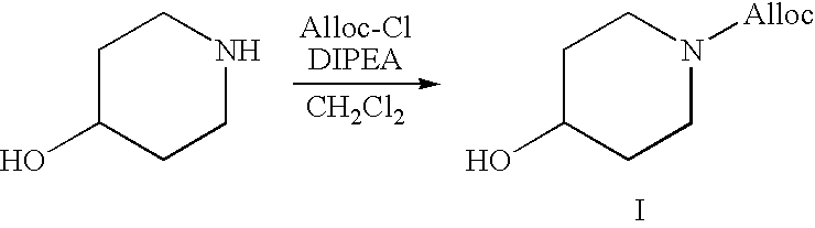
C1C(O)CCNC1.[CH2Cl2].C1C(O)CCN([Alloc])C1.I
